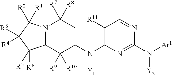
N12C(C([R9])([R10])C(N(C3=C([R11])C=NC(N([Ar1])[Y2])=N3)[Y1])CC1([R7])[R8])C([R6])([R5])C([R3])([R4])C2([R2])[R1]
